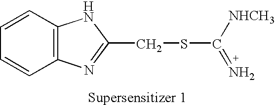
C12=C(C=CC=C1)NC(CSC(=N)[NHCH3])=N2
